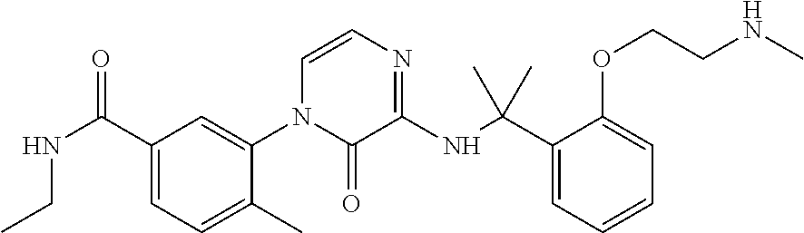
C(C1=CC=C(C)C(N2C(=O)C(NC(C3=CC=CC=C3OCCNC)(C)C)=NC=C2)=C1)(=O)NCC
